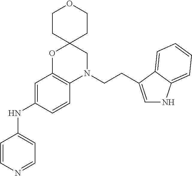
C1=C(NC2=CC=NC=C2)C=CC2=C1OC1(CN2CCC2=CNC3=CC=CC=C32)CCOCC1
